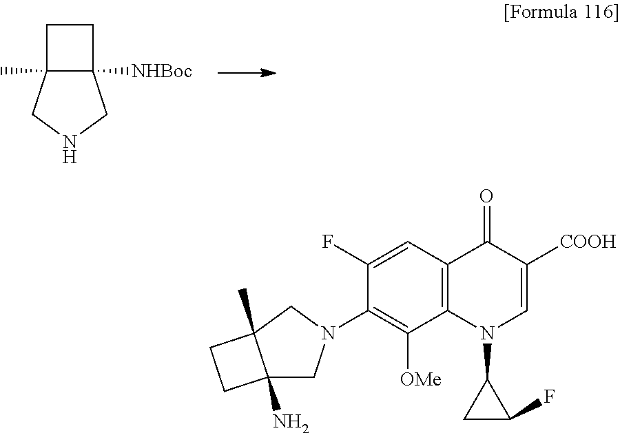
C12(C)C([NHBoc])(CC1)CNC2.C1(F)=CC2=C(C([OMe])=C1N1CC3(N)C(C)(C1)CC3)N(C1CC1F)C=C([COOH])C2=O
